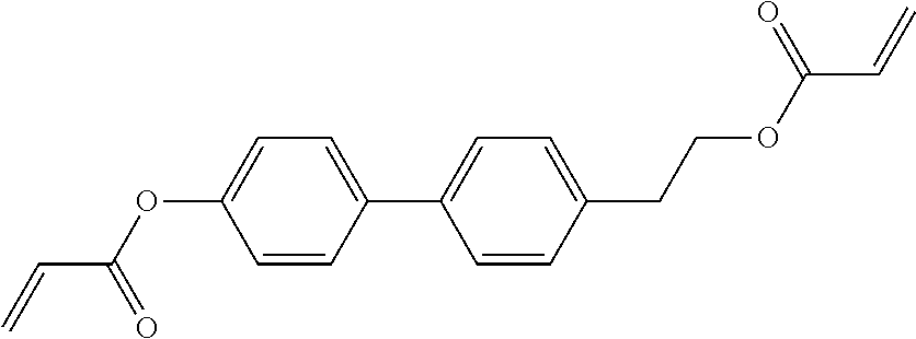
C1=CC(C2=CC=C(CCOC(C=C)=O)C=C2)=CC=C1OC(C=C)=O
